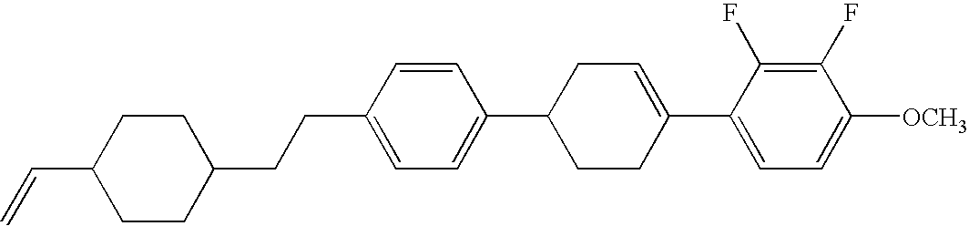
C1(F)=C(F)C(C2=CCC(C3=CC=C(CCC4CCC(C=C)CC4)C=C3)CC2)=CC=C1[OCH3]
